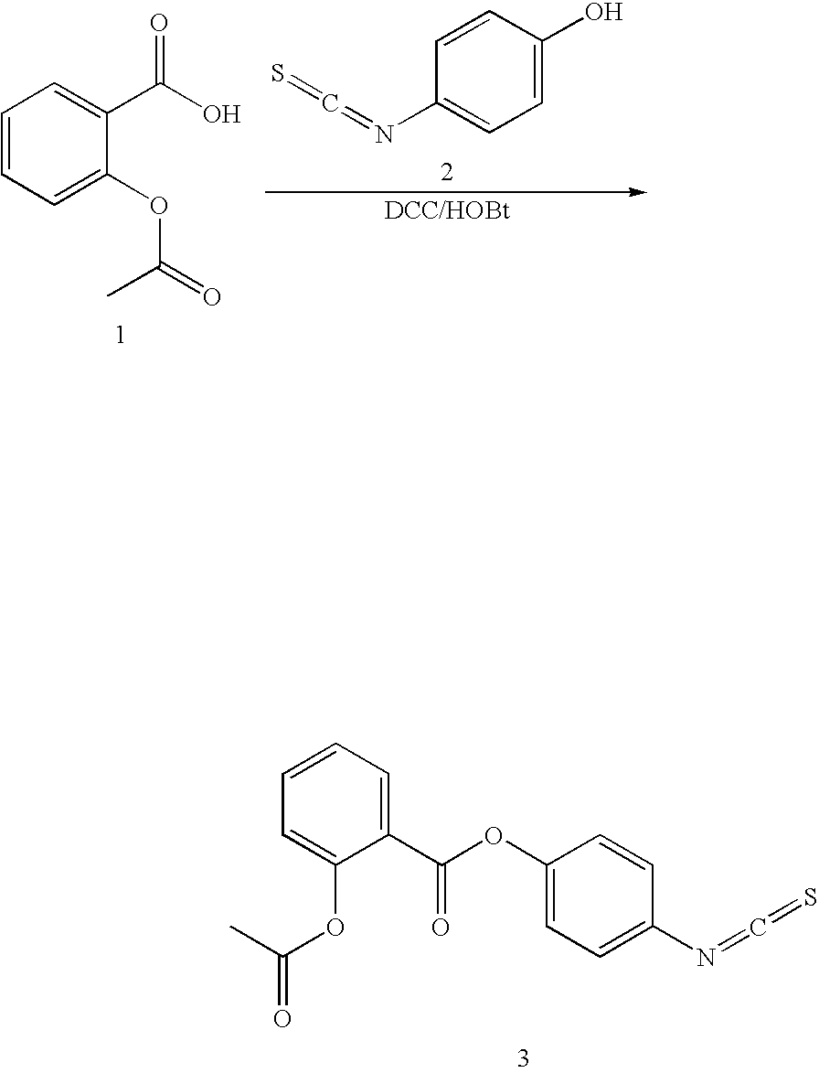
C1(OC(C2=CC=CC=C2OC(=O)C)=O)=CC=C(N=C=S)C=C1.C1=C(O)C=CC(N=C=S)=C1.C1=CC=C(OC(C)=O)C(C(O)=O)=C1
